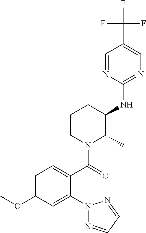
C1=C(OC)C=C(N2N=CC=N2)C(C(=O)N2C(C)C(NC3=NC=C(C(F)(F)F)C=N3)CCC2)=C1
